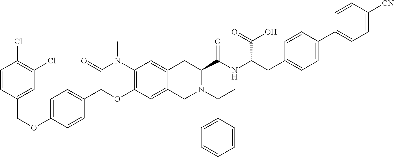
C1=CC(COC2=CC=C(C3OC4=C(N(C)C3=O)C=C3C(=C4)CN(C(C4=CC=CC=C4)C)C(C(NC(C(=O)O)CC4=CC=C(C5=CC=C([CN])C=C5)C=C4)=O)C3)C=C2)=CC(Cl)=C1Cl
